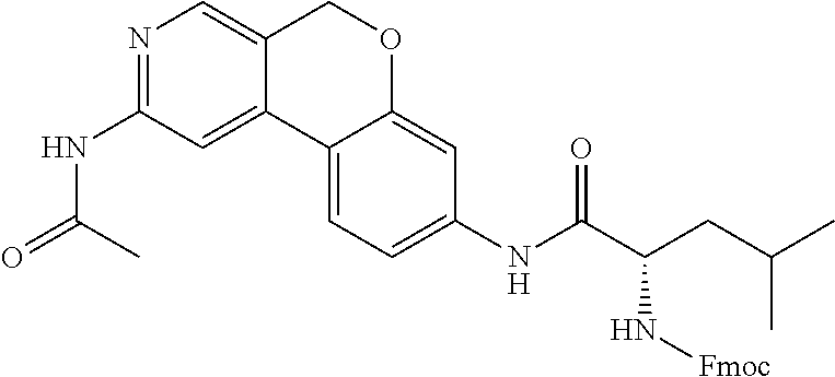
N1=C(NC(=O)C)C=C2C(=C1)COC1=CC(NC(C(CC(C)C)N[Fmoc])=O)=CC=C21
